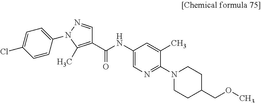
C1(NC(C2=C(C)N(C3=CC=C(Cl)C=C3)N=C2)=O)=CN=C(N2CCC(COC)CC2)C(C)=C1
